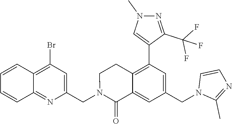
C1(CN2C(=O)C3=CC(CN4C(C)=NC=C4)=CC(C4=CN(C)N=C4C(F)(F)F)=C3CC2)=CC(Br)=C2C(=N1)C=CC=C2
